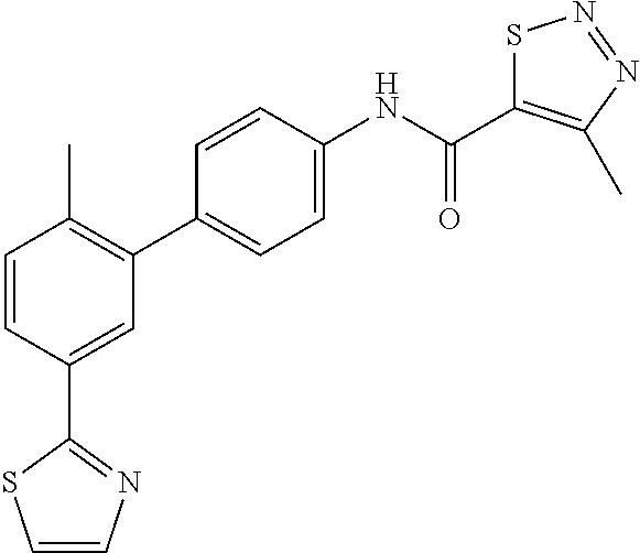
C1=CC(C2=NC=CS2)=CC(C2=CC=C(NC(=O)C3=C(C)N=NS3)C=C2)=C1C
